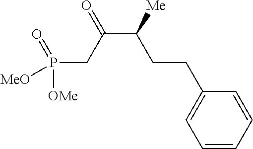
C(CC([Me])C(=O)CP([OMe])([MeO])=O)C1=CC=CC=C1
